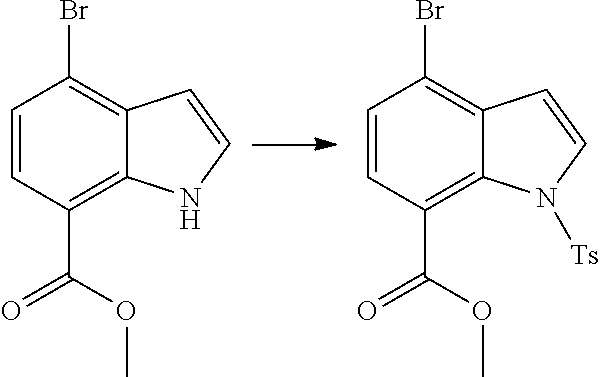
C1=CC(C(OC)=O)=C2C(=C1Br)C=CN2.C1=CC(C(OC)=O)=C2C(=C1Br)C=CN2[Ts]
